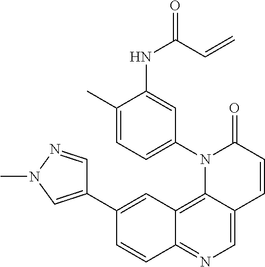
C12=C3C(=CN=C1C=CC(C1=CN(C)N=C1)=C2)C=CC(=O)N3C1=CC=C(C)C(NC(C=C)=O)=C1
